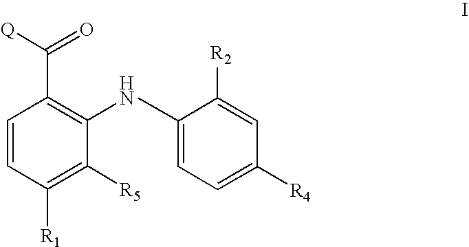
C1=CC([R1])=C([R5])C(N)=C1C([Q])=O.CC1=CC=C([R4])C=C1[R2]
